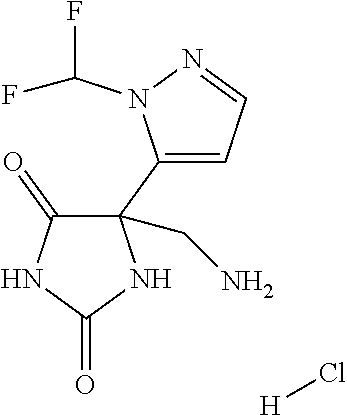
C1(=O)C(C2=CC=NN2C(F)F)(CN)NC(=O)N1.Cl[H]
